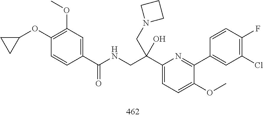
C1(C(CNC(C2=CC(OC)=C(OC3CC3)C=C2)=O)(O)CN2CCC2)=CC=C(OC)C(C2=CC(Cl)=C(F)C=C2)=N1
